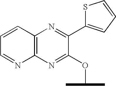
C12=C(N=C(C3=CC=CS3)C(OC(C)C)=N1)C=CC=N2
